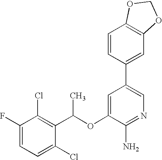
FC1=CC=C(Cl)C(C(OC2=CC(C3=CC4=C(C=C3)OCO4)=CN=C2N)C)=C1Cl
